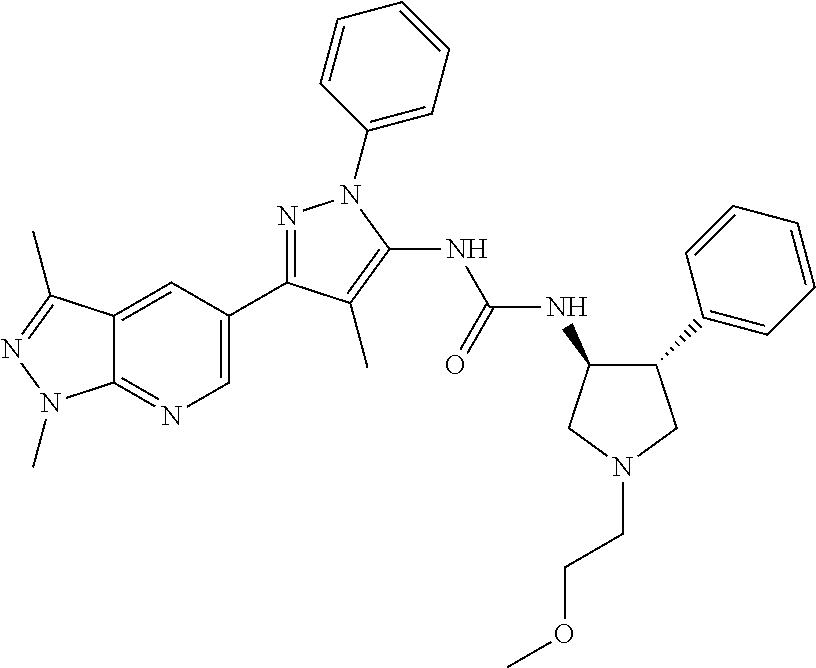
N1=C(C2=CN=C3C(=C2)C(C)=NN3C)C(C)=C(NC(NC2C(C3=CC=CC=C3)CN(CCOC)C2)=O)N1C1=CC=CC=C1
